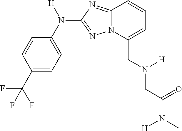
C(C1=CC=CC2=NC(N(C3=CC=C(C(F)(F)F)C=C3)[H])=NN12)N(CC(N(C)[H])=O)[H]
